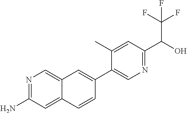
N1=C(N)C=C2C(=C1)C=C(C1=CN=C(C(O)C(F)(F)F)C=C1C)C=C2
